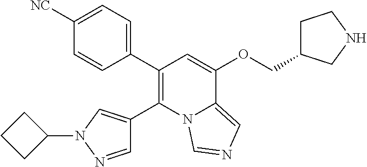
C1(C2=C(C3=CN(C4CCC4)N=C3)N3C(=CN=C3)C(OCC3CCNC3)=C2)=CC=C([NC])C=C1
